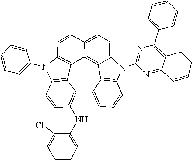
C1=C(NC2=CC3=C(C=C2)N(C2=CC=CC=C2)C2=C3C3=C4C(=CC=C3C=C2)N(C2=NC(C3=CC=CC=C3)=C3C(=N2)C=CC=C3)C2=C4C=CC=C2)C(Cl)=CC=C1
